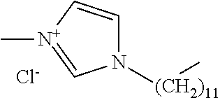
N1([(CH2)11]C)C=C[N+](C)=C1.[Cl-]
